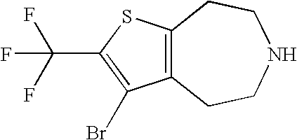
C12=C(SC(C(F)(F)F)=C1Br)CCNCC2
